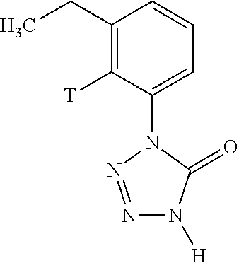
C1(CC)=C([T])C(N2C(=O)N([H])N=N2)=CC=C1
